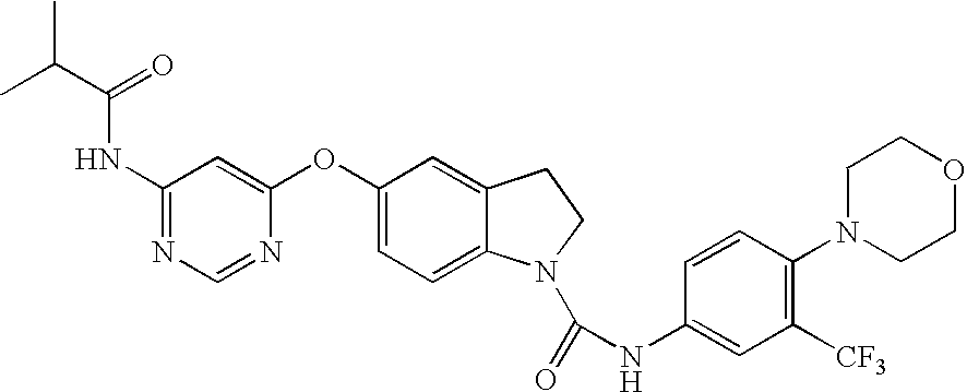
C1(NC(=O)C(C)C)=NC=NC(OC2=CC=C3C(=C2)CCN3C(=O)NC2=CC([CF3])=C(N3CCOCC3)C=C2)=C1
